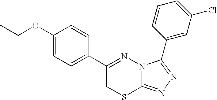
C1=C(OCC)C=CC(C2=NN3C(=NN=C3C3=CC(Cl)=CC=C3)SC2)=C1
